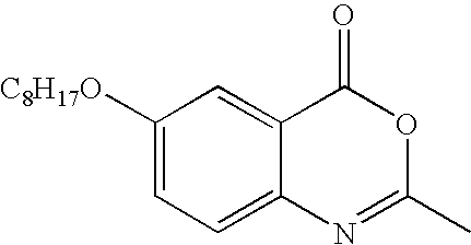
C1([C8H17O])=CC=C2C(=C1)C(=O)OC(C)=N2
